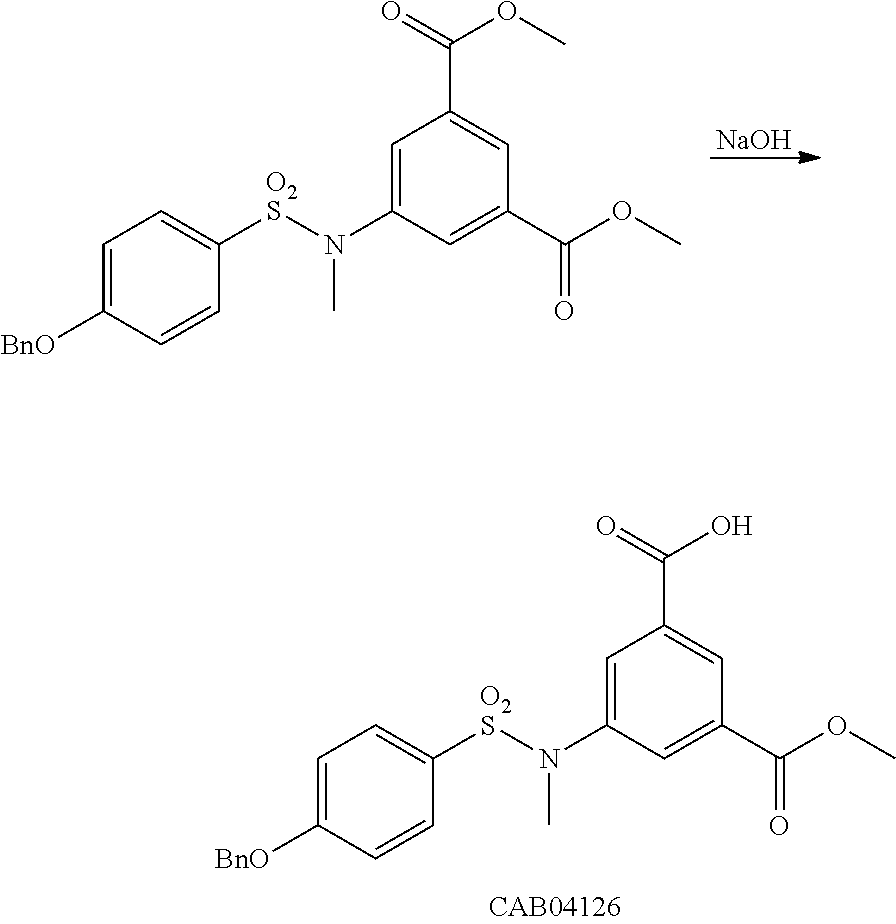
C1=C([BnO])C=CC([O2S]N(C2=CC(C(=O)OC)=CC(C(OC)=O)=C2)C)=C1.[NaOH].C1=C([BnO])C=CC([O2S]N(C2=CC(C(O)=O)=CC(C(OC)=O)=C2)C)=C1
